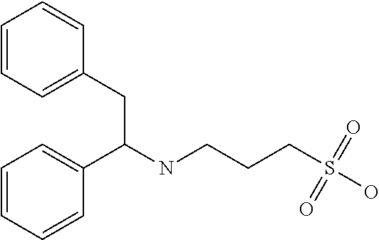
C1(C(NCCCS(O)(=O)=O)CC2=CC=CC=C2)=CC=CC=C1
